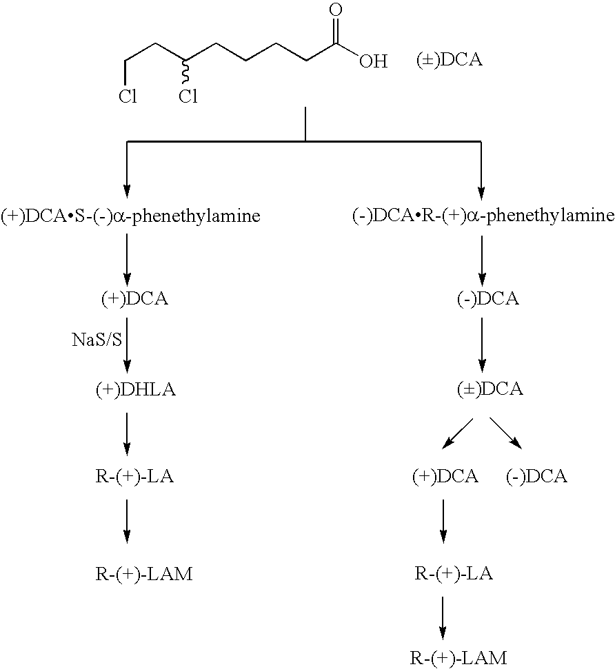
C(CC(CCCCC(O)=O)Cl)Cl.CC(C)C
